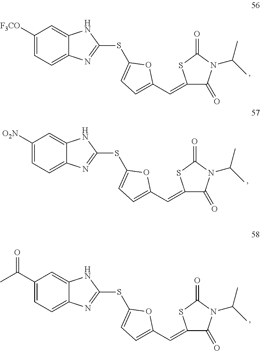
C1([F3CO])=CC=C2C(=C1)NC(SC1=CC=C(C=C3SC(=O)N(C(C)C)C3=O)O1)=N2.C1([O2N])=CC=C2C(=C1)NC(SC1=CC=C(C=C3SC(=O)N(C(C)C)C3=O)O1)=N2.C1(C(C)=O)=CC=C2C(=C1)NC(SC1=CC=C(C=C3SC(=O)N(C(C)C)C3=O)O1)=N2
